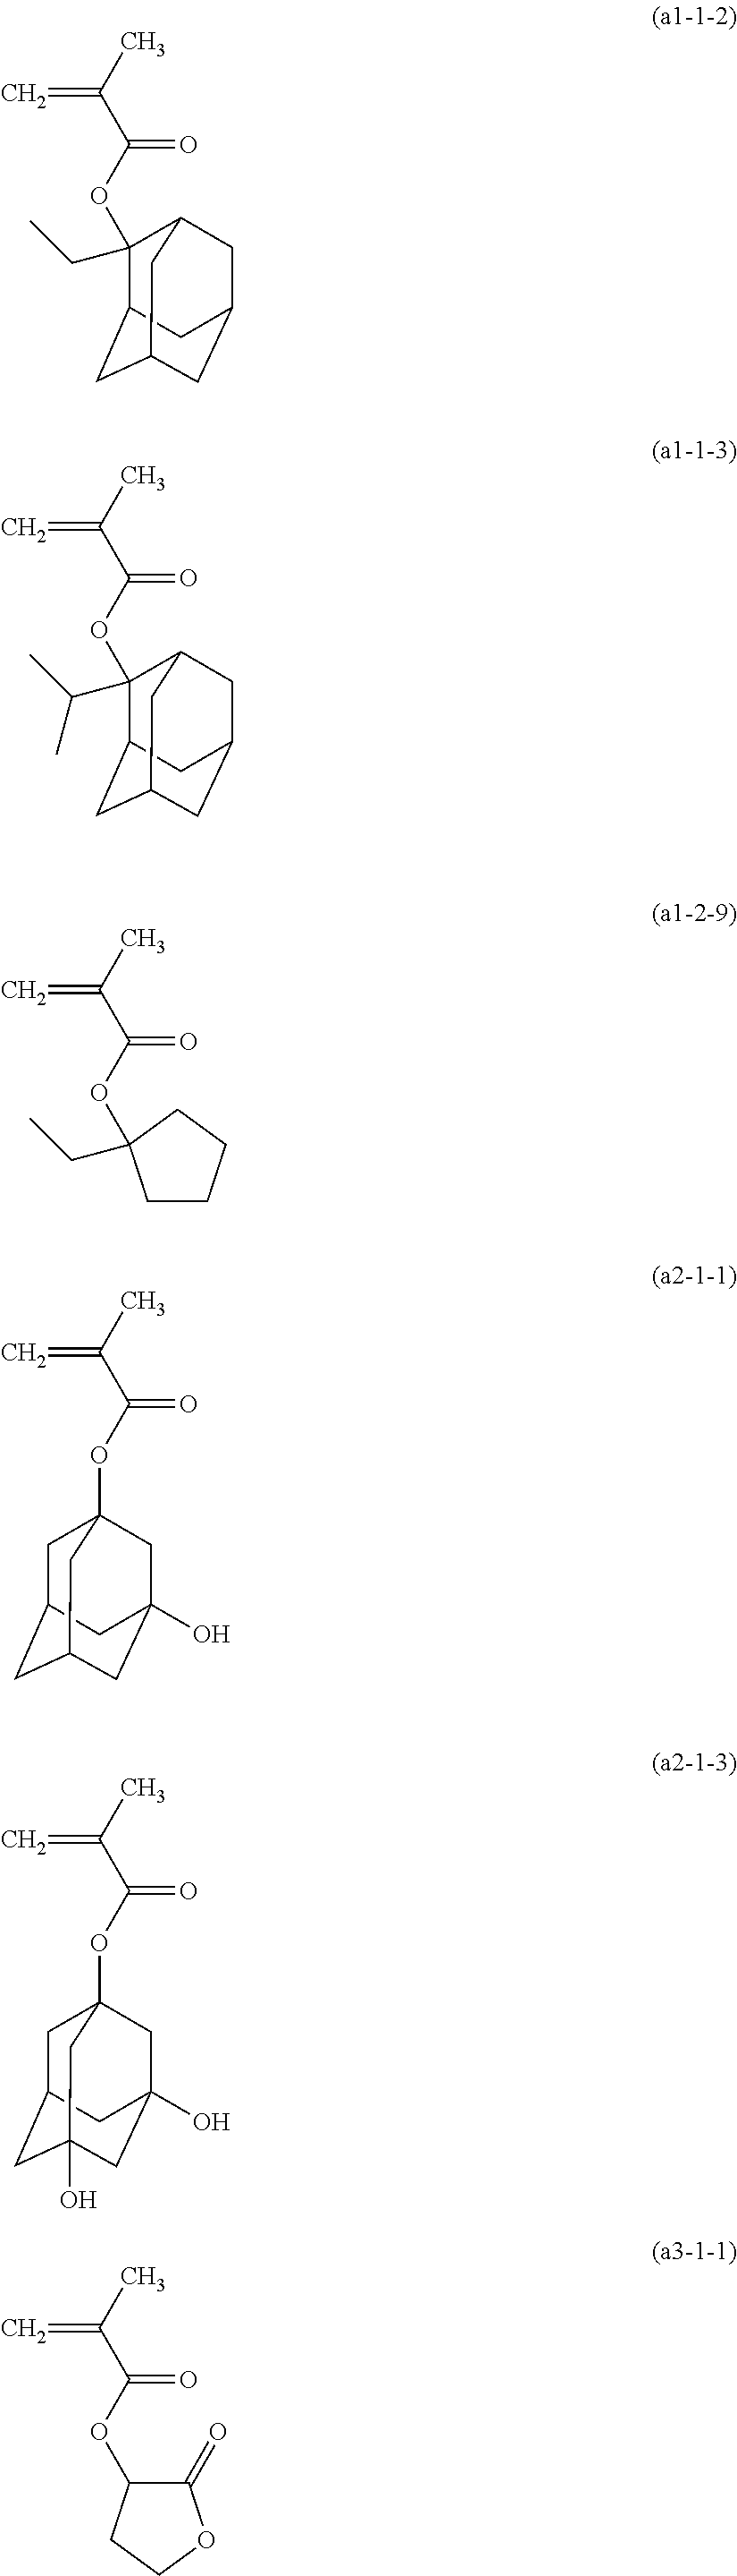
C1(OC(C(C)=C)=O)(CC)C2CC3CC(CC1C3)C2.C1(OC(C(C)=C)=O)(C(C)C)C2CC3CC(CC1C3)C2.O(C(C(C)=C)=O)C1(CC)CCCC1.C1C2CC3CC(O)(CC1(OC(C(C)=C)=O)C3)C2.C1C2CC3(O)CC(O)(CC1(OC(C(C)=C)=O)C3)C2.C1(OC(C(C)=C)=O)C(=O)OCC1
